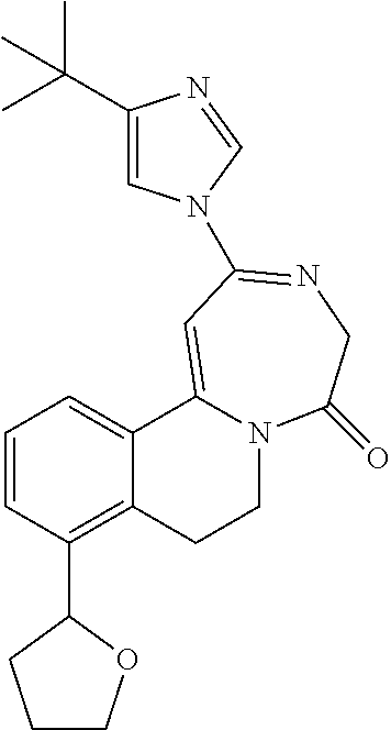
C1=CC(C2CCCO2)=C2C(=C1)C1=CC(N3C=C(C(C)(C)C)N=C3)=NCC(=O)N1CC2
